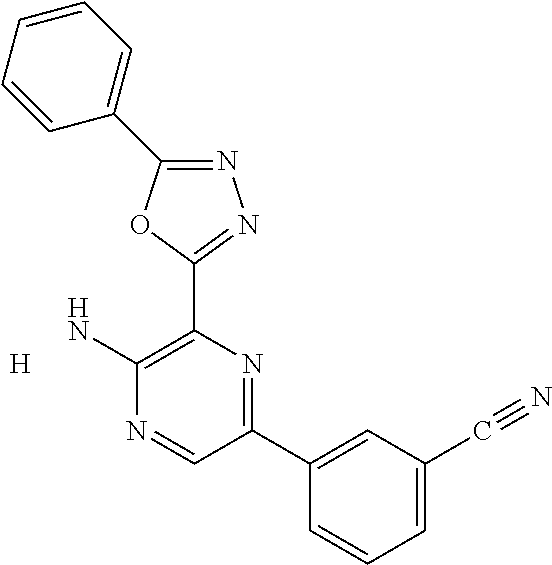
[H].N1=C(C2=CC=CC=C2)OC(C2=C(N)N=CC(C3=CC(C#N)=CC=C3)=N2)=N1
